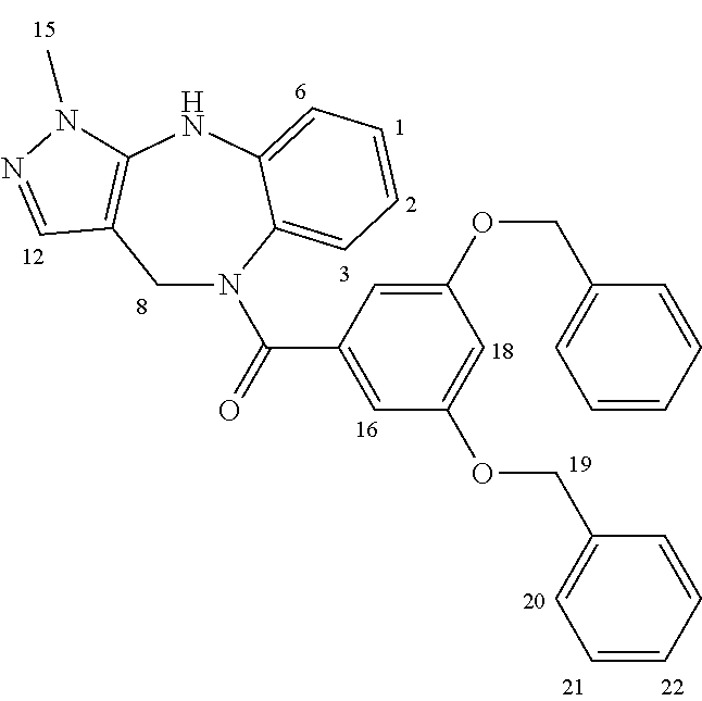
C1(OCC2=CC=CC=C2)=CC(C(N2CC3=C(NC4=CC=CC=C24)N(C)N=C3)=O)=CC(OCC2=CC=CC=C2)=C1
